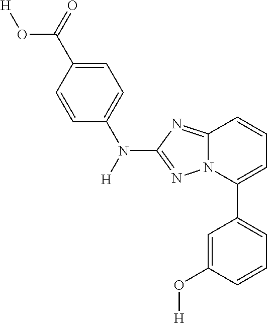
C1=C(O[H])C=CC=C1C1=CC=CC2=NC(N([H])C3=CC=C(C(O[H])=O)C=C3)=NN12
